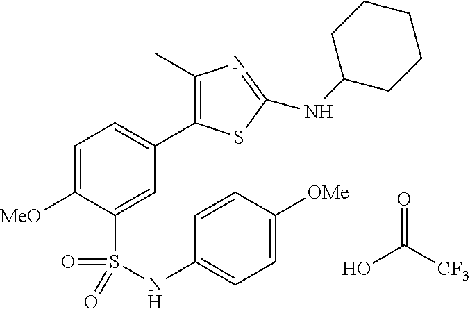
C1=C([MeO])C(S(=O)(=O)NC2=CC=C([OMe])C=C2)=CC(C2=C(C)N=C(NC3CCCCC3)S2)=C1.OC(=O)[CF3]
